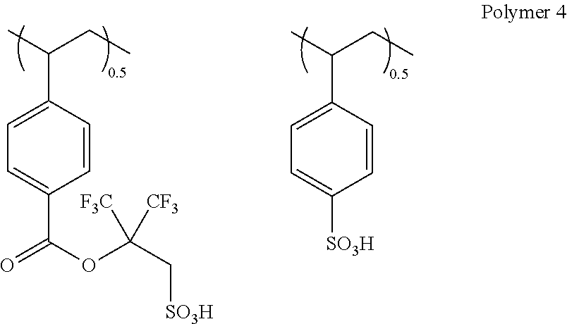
C1(C(C)CC)=CC=C([SO3H])C=C1.C1(C(C)CC)=CC=C(C(=O)OC(C[SO3H])([F3C])[CF3])C=C1
